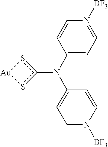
N(c1s[Au]s1)(C1=CC=N([BF3])C=C1)C1=CC=N([BF3])C=C1
